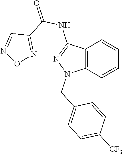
C12=C(C=CC=C1)N(CC1=CC=C([CF3])C=C1)N=C2NC(=O)C1=NON=C1
